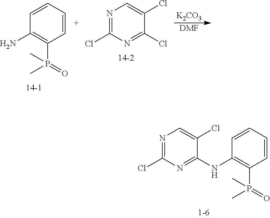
C1=CC=CC(N)=C1P(=O)(C)C.C1(Cl)=NC(Cl)=NC=C1Cl.[K2CO3].[DMF].C1(NC2=C(P(=O)(C)C)C=CC=C2)=NC(Cl)=NC=C1Cl
